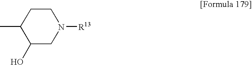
C1CC(C)C(O)CN1[R13]
